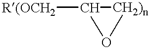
[CH2)n]1C([R(OCH2])O1
